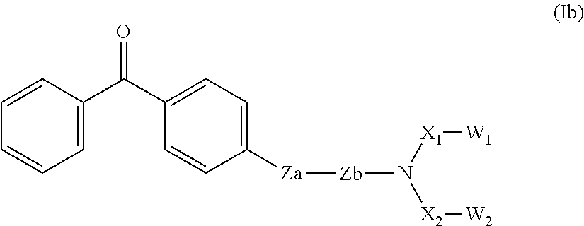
[Za]([Zb]N([X2][W2])[X1][W1])C1=CC=C(C(C2=CC=CC=C2)=O)C=C1
